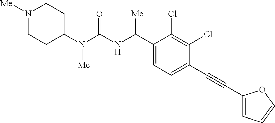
C1(N(C(NC(C2=CC=C(C#CC3=CC=CO3)C(Cl)=C2Cl)[Me])=O)[Me])CCN([Me])CC1
